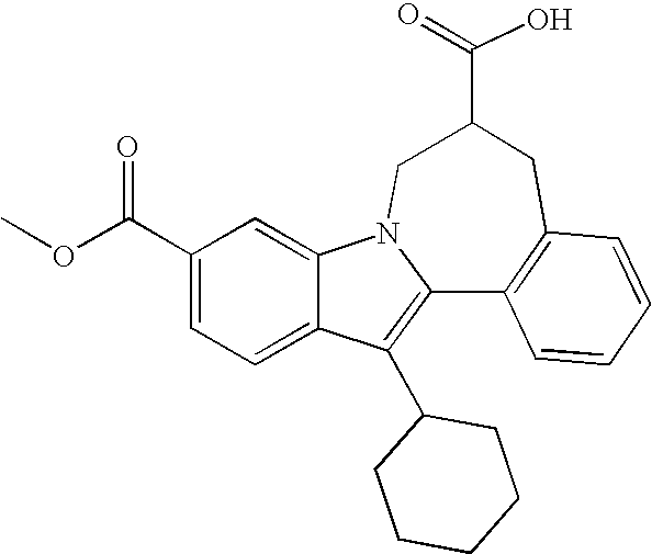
C1(C(OC)=O)=CC=C2C(=C1)N1C(=C2C2CCCCC2)C2=C(CC(C(=O)O)C1)C=CC=C2
